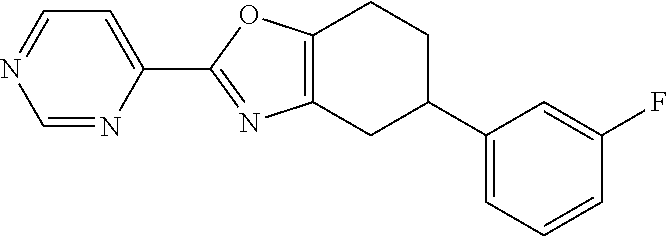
C12=C(CC(C3=CC=CC(F)=C3)CC1)N=C(C1=CC=NC=N1)O2
